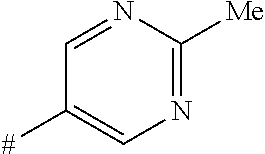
C1=NC([Me])=NC=C1[#]
